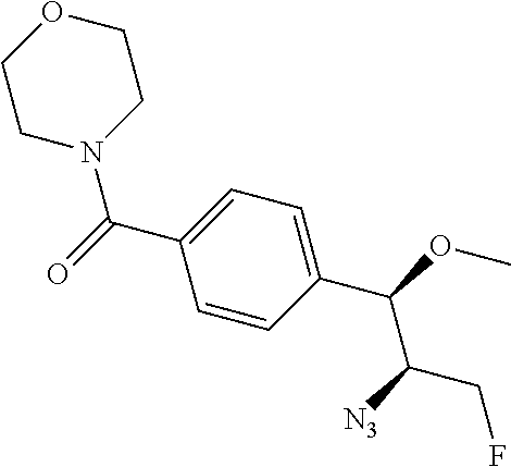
C(C1=CC=C(C(OC)C([N3])CF)C=C1)(=O)N1CCOCC1
